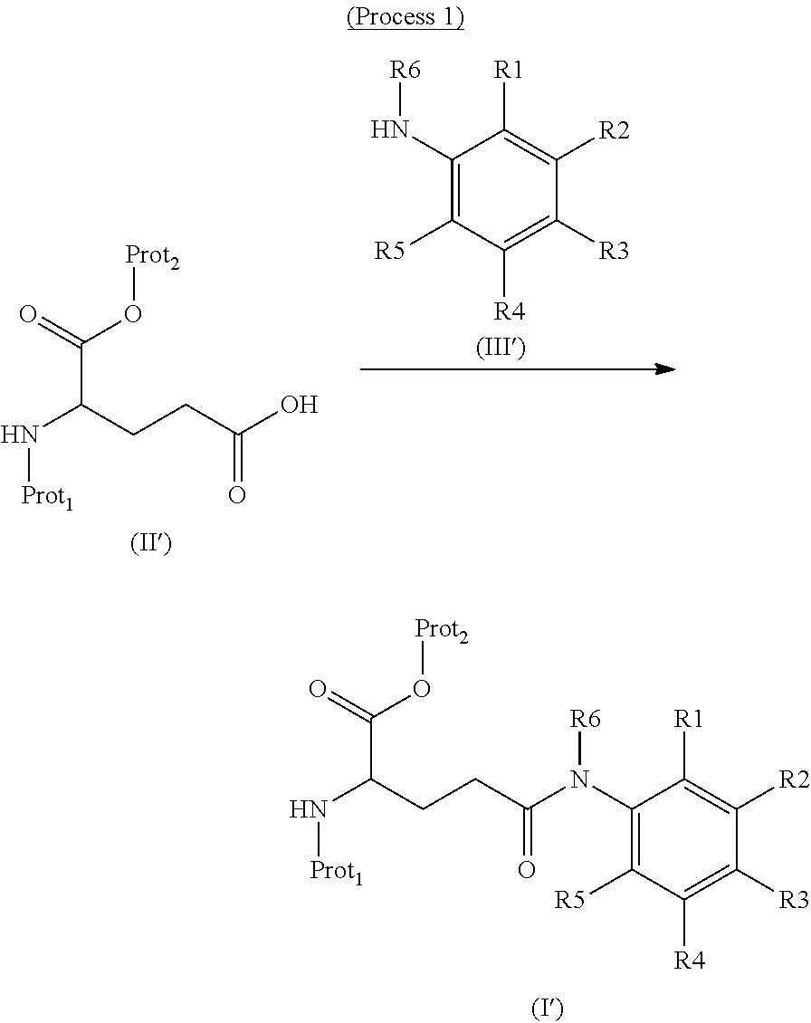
N(C(CCC(O)=O)C(=O)O[Prot2])[Prot1].C1(N[R6])=C([R5])C([R4])=C([R3])C([R2])=C1[R1].C1(N([R6])C(CCC(N[Prot1])C(=O)O[Prot2])=O)=C([R5])C([R4])=C([R3])C([R2])=C1[R1]
